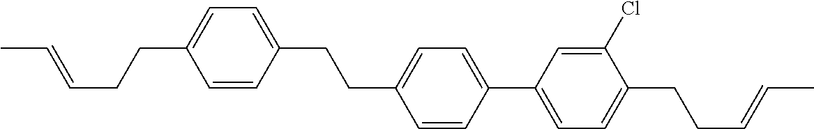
C1(CCC2=CC=C(C3=CC=C(CCC=CC)C(Cl)=C3)C=C2)=CC=C(CCC=CC)C=C1
